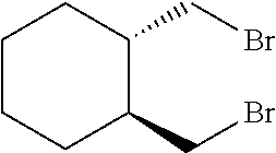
C1CCC(CBr)C(CBr)C1
